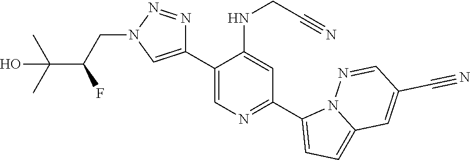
C1(C2=CN(CC(C(C)(C)O)F)N=N2)=CN=C(C2=CC=C3N2N=CC(C#N)=C3)C=C1NCC#N
